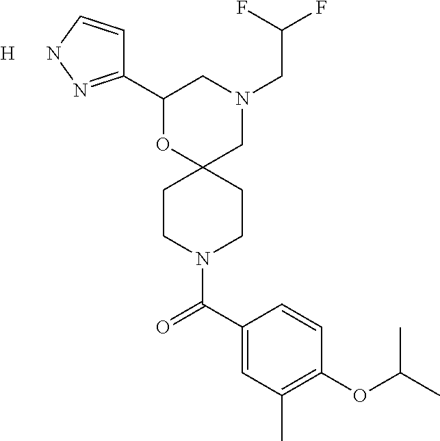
C1(C2=NNC=C2)OC2(CN(CC(F)F)C1)CCN(C(C1=CC(C)=C(OC(C)C)C=C1)=O)CC2.[H]
